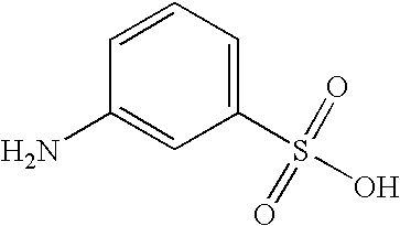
C1=CC=C(S(O)(=O)=O)C=C1N
